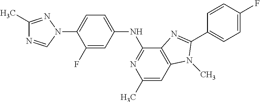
C1(C)=NN(C2=CC=C(NC3=NC(C)=CC4=C3N=C(C3=CC=C(F)C=C3)N4C)C=C2F)C=N1
